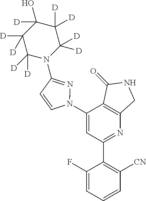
C1(N2N=C(N3C([D])([D])C([D])([D])C(O)([D])C([D])([D])C3([D])[D])C=C2)=CC(C2=C([CN])C=CC=C2F)=NC2=C1C(=O)NC2
